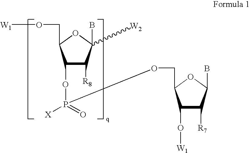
C1(OP([X])(=O)OCC2C(O[W1])C([R7])C(B)O2)C([R8])C(B)([W2])OC1CO[W1]
